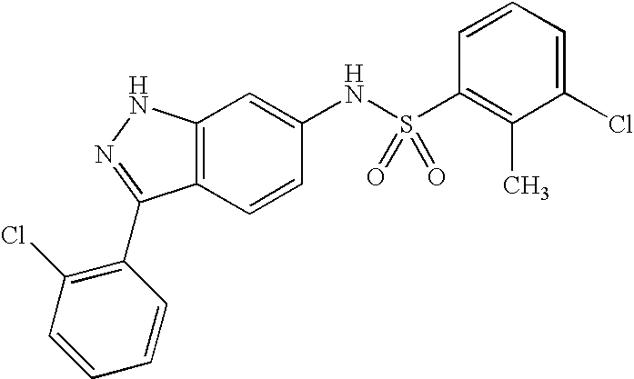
C12=C(C=CC(NS(C3=C(C)C(Cl)=CC=C3)(=O)=O)=C1)C(C1=C(Cl)C=CC=C1)=NN2
